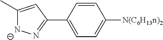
C1(C)=CC(C2=CC=C([N(C6H13n)2])C=C2)=N[N-]1
